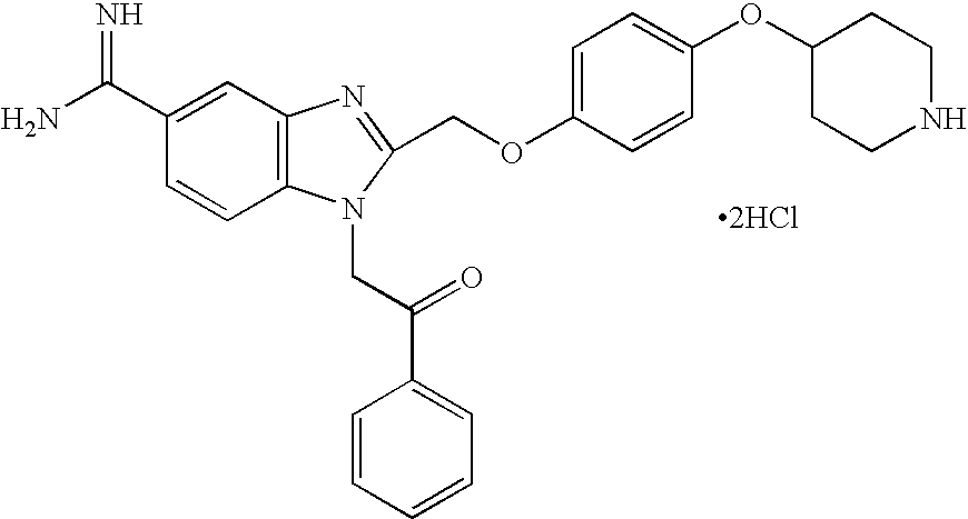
C1=CC2=C(C=C1C(N)=N)N=C(COC1=CC=C(OC3CCNCC3)C=C1)N2CC(C1=CC=CC=C1)=O.[2HCl]
